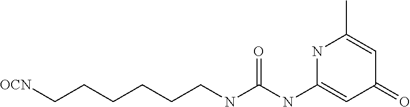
[OCN]CCCCCCNC(NC1=CC(=O)C=C(C)N1)=O
